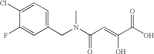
C1(Cl)=CC=C(CN(C(C=C(C(=O)O)O)=O)C)C=C1F
